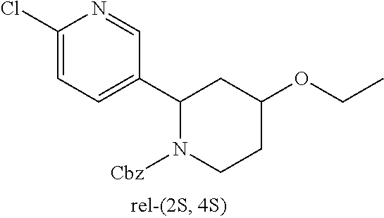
C1(Cl)=CC=C(C2CC(OCC)CCN2[Cbz])C=N1
